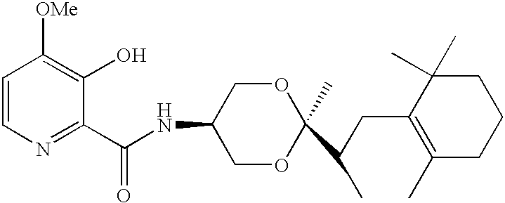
C1=CN=C(C(NC2COC(C(CC3=C(C)CCCC3(C)C)C)(C)OC2)=O)C(O)=C1[OMe]
